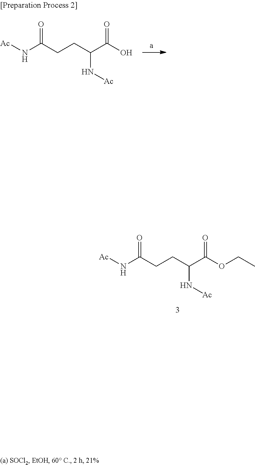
N(C(CCC(C(OCC)=O)N[Ac])=O)[Ac].N(C(CCC(C(O)=O)N[Ac])=O)[Ac]
